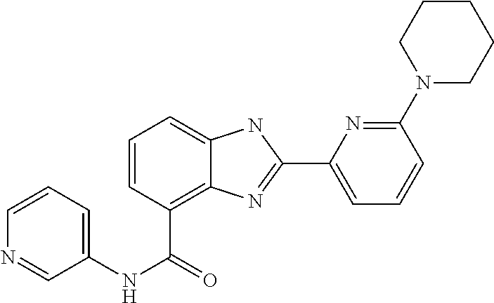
C1=CC(C(=O)NC2=CC=CN=C2)=C2C(=C1)NC(C1=CC=CC(N3CCCCC3)=N1)=N2
